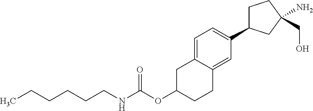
C(OC1CCC2=CC(C3CCC(N)(CO)C3)=CC=C2C1)(NCCCCCC)=O
